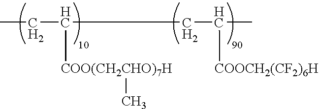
CCC([COO(CH2CHO)7H]C)CC(C)[COOCH2(CF2)6H]
